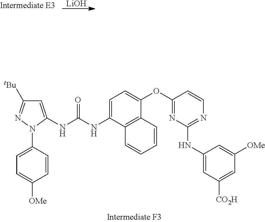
[LiOH].C1([tBu])=NN(C2=CC=C([OMe])C=C2)C(NC(NC2=CC=C(OC3=NC(NC4=CC([CO2H])=CC([OMe])=C4)=NC=C3)C3=C2C=CC=C3)=O)=C1
